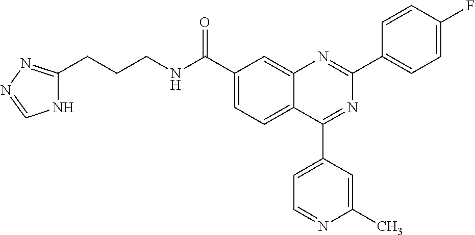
C1(C(NCCCC2=NN=CN2)=O)=CC=C2C(=C1)N=C(C1=CC=C(F)C=C1)N=C2C1=CC=NC(C)=C1
